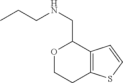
O1CCC2=C(C1CNCCC)C=CS2
